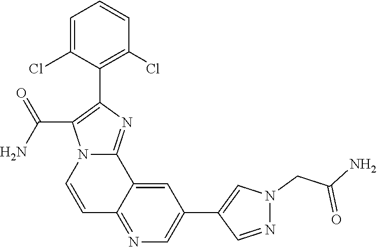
C1=C(Cl)C(C2=C(C(N)=O)N3C(=N2)C2=CC(C4=CN(CC(N)=O)N=C4)=CN=C2C=C3)=C(Cl)C=C1
